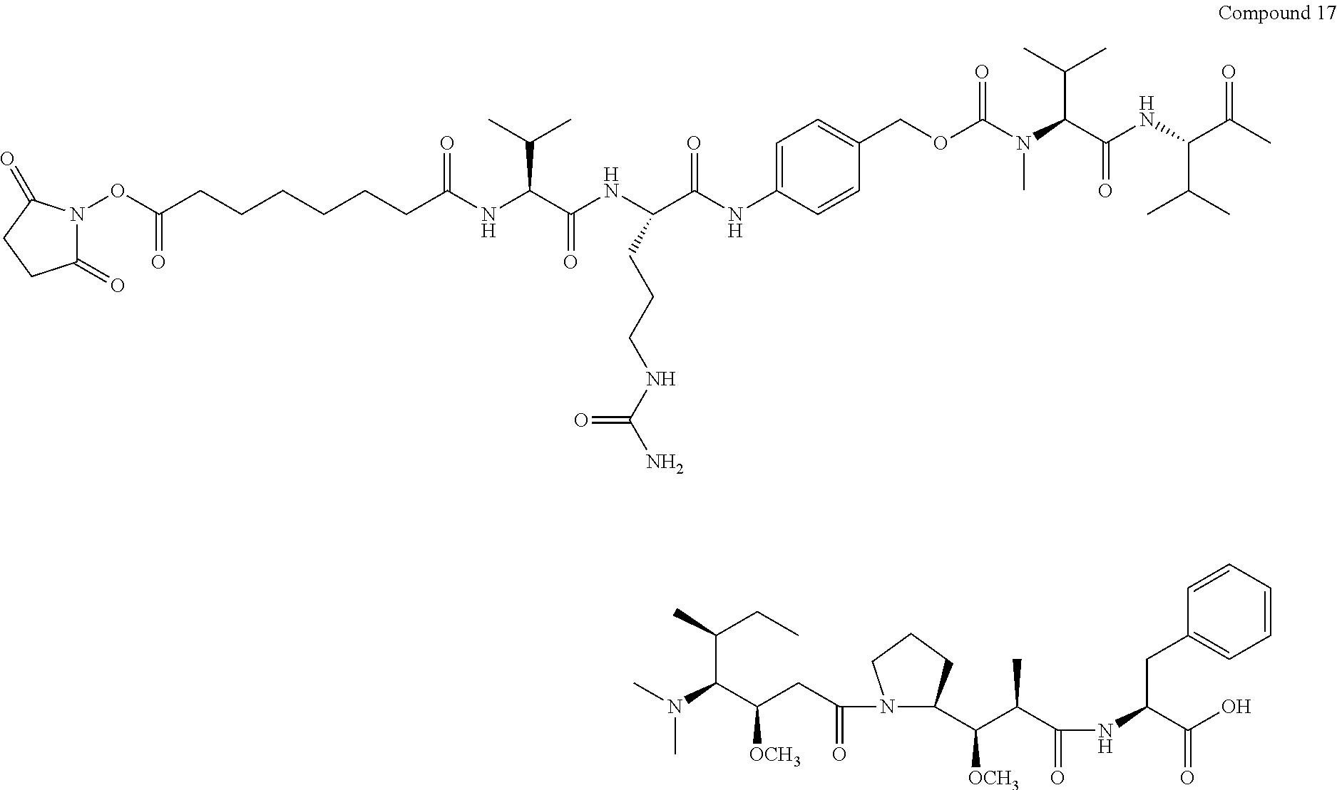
C(CCCCCC(NC(C(NC(C(NC1=CC=C(COC(N(C(C(NC(C(C)C)C(=O)C)=O)C(C)C)C)=O)C=C1)=O)CCCNC(N)=O)=O)C(C)C)=O)C(ON1C(=O)CCC1=O)=O.C(C(CC)C)(C([OCH3])CC(N1C(C(C(C(NC(CC2=CC=CC=C2)C(=O)O)=O)C)[OCH3])CCC1)=O)N(C)C
